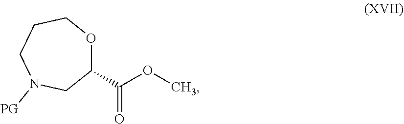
C1(C(=O)OC)OCCCN([PG])C1
